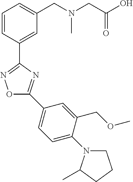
C1=CC(C2=NOC(C3=CC=C(N4CCCC4C)C(COC)=C3)=N2)=CC(CN(CC(O)=O)C)=C1
